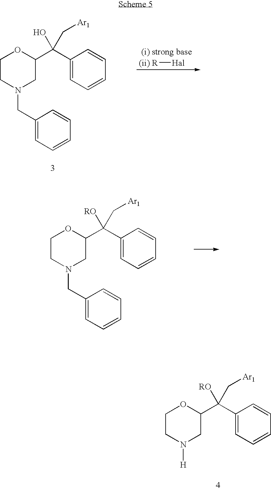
[(ii) R][Hal].C1CN(CC2=CC=CC=C2)CC(C(C2=CC=CC=C2)(O)C[Ar1])O1.C1CN(CC2=CC=CC=C2)CC(C(C2=CC=CC=C2)([RO])C[Ar1])O1.C1CN([H])CC(C(C2=CC=CC=C2)([RO])C[Ar1])O1
